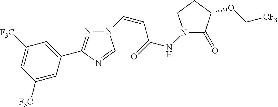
N1=C(C2=CC([F3C])=CC([F3C])=C2)N=CN1C=CC(NN1C(=O)C(OC[CF3])CC1)=O
